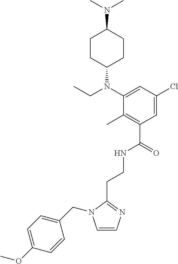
C(CNC(C1=C(C)C(N(C2CCC(N(C)C)CC2)CC)=CC(Cl)=C1)=O)C1=NC=CN1CC1=CC=C(OC)C=C1
